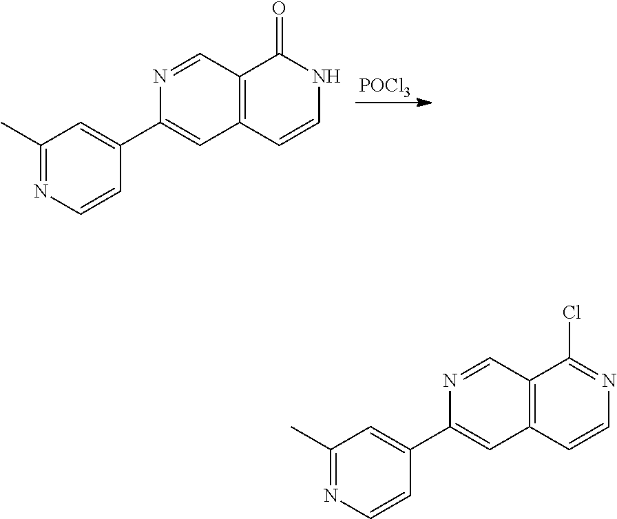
C12=C(C=CNC1=O)C=C(C1=CC(C)=NC=C1)N=C2.[POCl3].C12=C(C=CN=C1Cl)C=C(C1=CC(C)=NC=C1)N=C2
